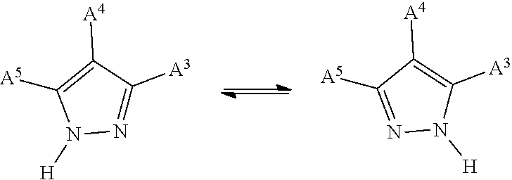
N1=C([A3])C([A4])=C([A5])N1[H].N1([H])C([A3])=C([A4])C([A5])=N1
